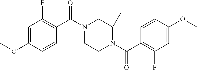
C1=C(OC)C=CC(C(N2CCN(C(C3=C(F)C=C(OC)C=C3)=O)C(C)(C)C2)=O)=C1F
